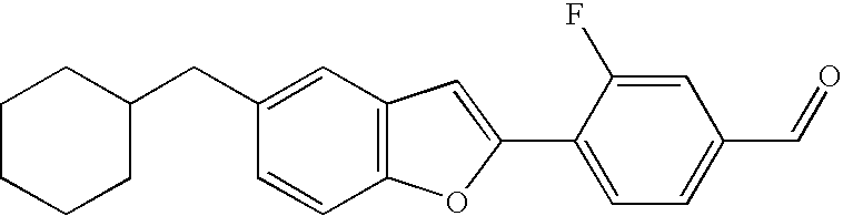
C1CCCC(CC2=CC3=C(C=C2)OC(C2=CC=C(C=O)C=C2F)=C3)C1
